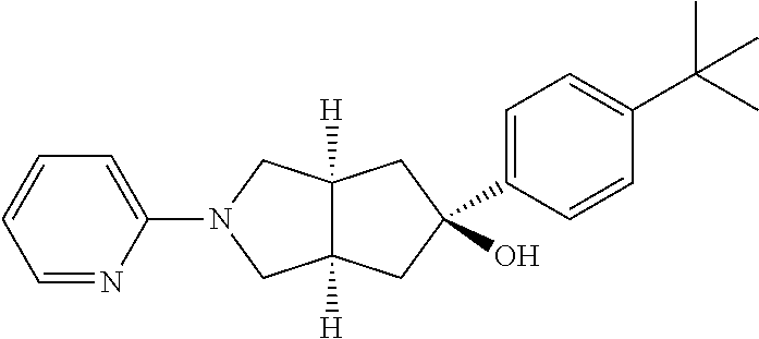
C1(N2CC3([H])C([H])(C2)CC(O)(C2=CC=C(C(C)(C)C)C=C2)C3)=CC=CC=N1
